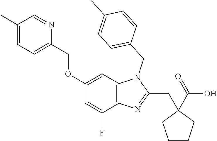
C1(C)=CC=C(COC2=CC3=C(C(F)=C2)N=C(CC2(C(O)=O)CCCC2)N3CC2=CC=C(C)C=C2)N=C1
